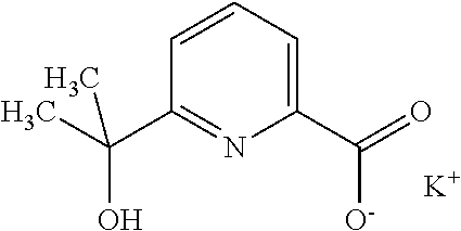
C(C1=NC(C(=O)[O-])=CC=C1)(C)(O)C.[K]
